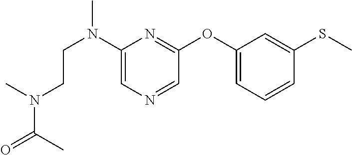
C1(N(CCN(C(=O)C)C)C)=CN=CC(OC2=CC=CC(SC)=C2)=N1
